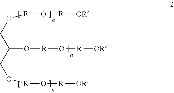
O(CC(CO[R]O[R][OR])O[R]O[R][OR])[R]O[R][OR]
